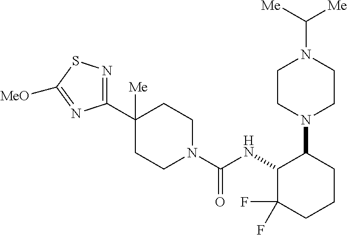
C1(C2([Me])CCN(C(NC3C(F)(F)CCCC3N3CCN(C([Me])[Me])CC3)=O)CC2)=NSC([MeO])=N1
